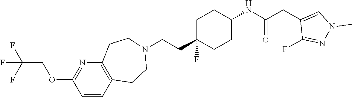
C1C(CCN2CCC3=C(CC2)C=CC(OCC(F)(F)F)=N3)(F)CCC(NC(CC2=CN(C)N=C2F)=O)C1
